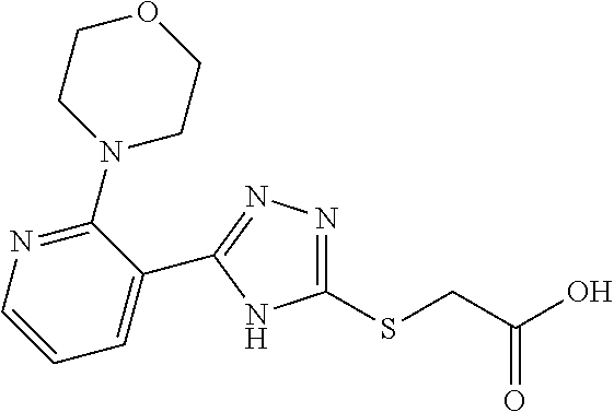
C1(C2=NN=C(SCC(O)=O)N2)=CC=CN=C1N1CCOCC1
